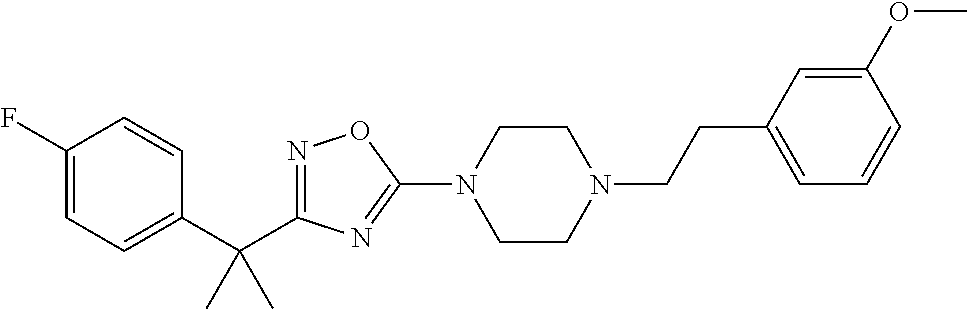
N1=C(C(C2=CC=C(F)C=C2)(C)C)N=C(N2CCN(CCC3=CC=CC(OC)=C3)CC2)O1
